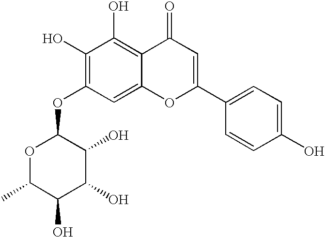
C1(O)=C(OC2OC(C)C(O)C(O)C2O)C=C2C(=C1O)C(=O)C=C(C1=CC=C(O)C=C1)O2
